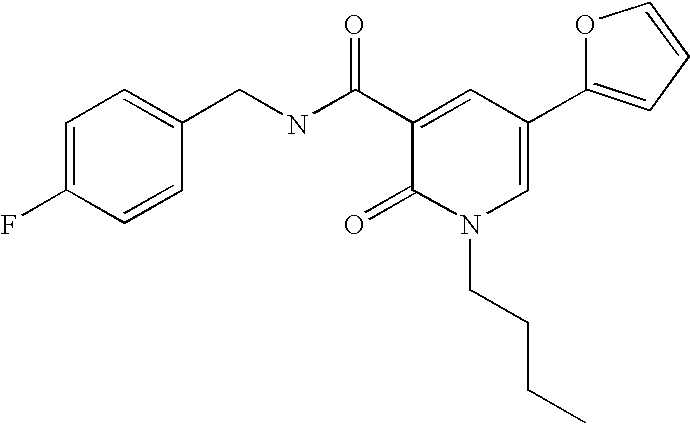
C1=C(F)C=CC(CNC(C2=CC(C3=CC=CO3)=CN(CCCC)C2=O)=O)=C1
